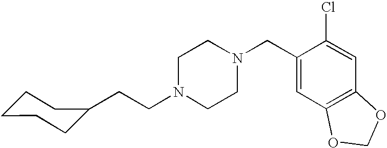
C(N1CCN(CC2=CC3=C(C=C2Cl)OCO3)CC1)CC1CCCCC1
